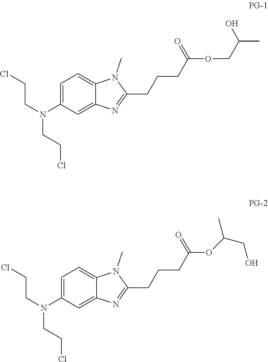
C1(N(CCCl)CCCl)=CC=C2C(=C1)N=C(CCCC(OCC(C)O)=O)N2C.C1(N(CCCl)CCCl)=CC=C2C(=C1)N=C(CCCC(OC(CO)C)=O)N2C
